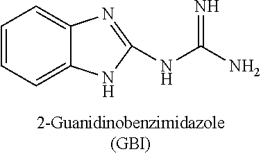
C1=CC=C2C(=C1)N=C(NC(N)=N)N2
